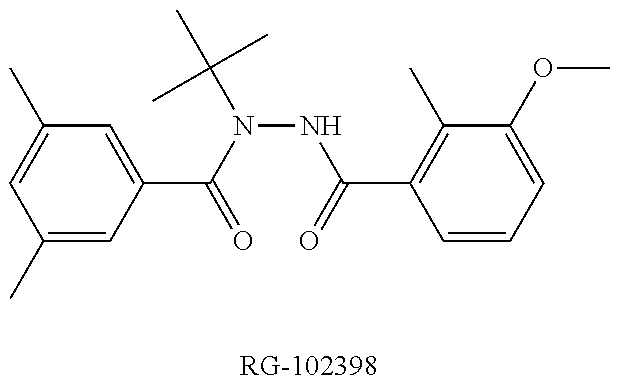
C1(C)=CC(C(=O)N(NC(=O)C2=C(C)C(OC)=CC=C2)C(C)(C)C)=CC(C)=C1
